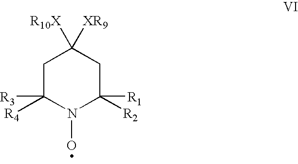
C1C([R4])([R3])N(O)C([R2])([R1])CC1([R10X])[XR9]
